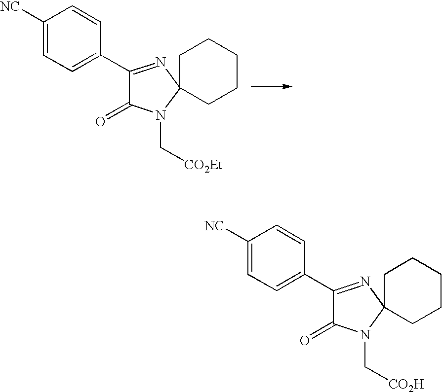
C1([NC])=CC=C(C2=NC3(N(C[CO2Et])C2=O)CCCCC3)C=C1.C1([NC])=CC=C(C2=NC3(N(C[CO2H])C2=O)CCCCC3)C=C1
